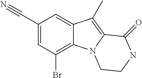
C1(C#N)=CC(Br)=C2C(=C1)C(C)=C1N2CCNC1=O
